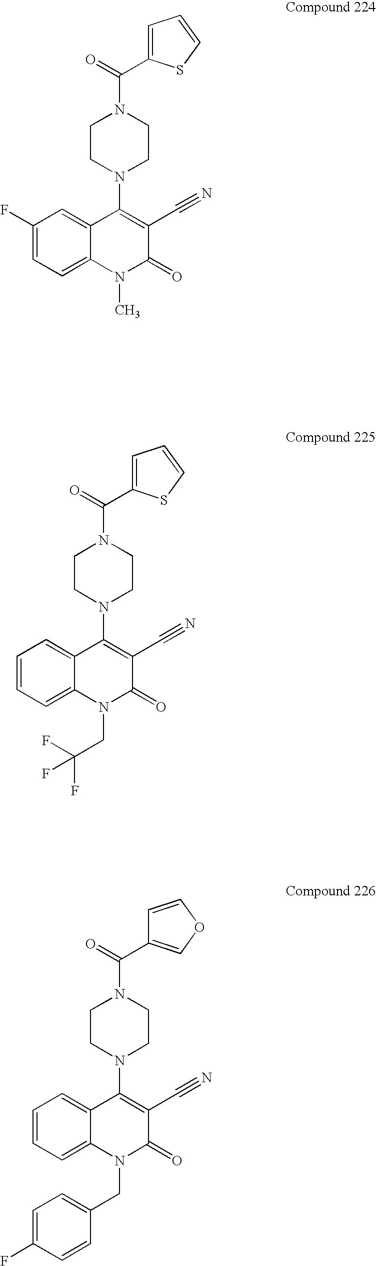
C1CN(C2=C(C#N)C(=O)N(C)C3=CC=C(F)C=C23)CCN1C(=O)C1=CC=CS1.C1CN(C2=C(C#N)C(=O)N(CC(F)(F)F)C3=CC=CC=C23)CCN1C(=O)C1=CC=CS1.C1CN(C2=C(C#N)C(=O)N(CC3=CC=C(F)C=C3)C3=CC=CC=C23)CCN1C(=O)C1=COC=C1
